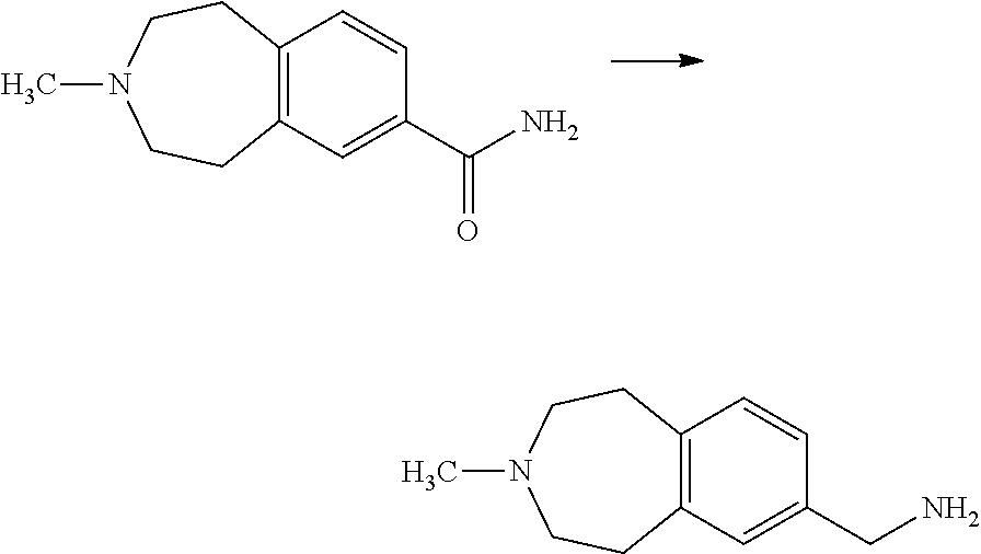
C12=C(C=C(CN)C=C1)CCN(C)CC2.C12=C(C=C(C(N)=O)C=C1)CCN(C)CC2
